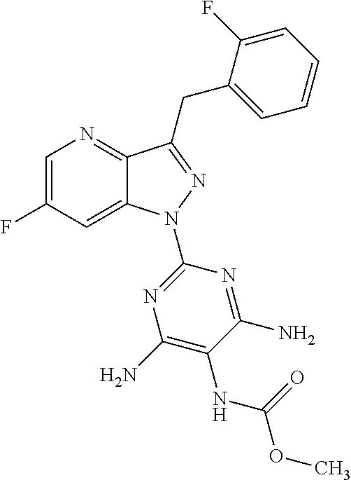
C1=C(F)C=C2C(=N1)C(CC1=CC=CC=C1F)=NN2C1=NC(N)=C(NC(OC)=O)C(N)=N1
